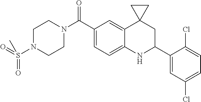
C1(C(N2CCN(S(=O)(=O)C)CC2)=O)=CC=C2C(=C1)C1(CC(C3=CC(Cl)=CC=C3Cl)N2)CC1
